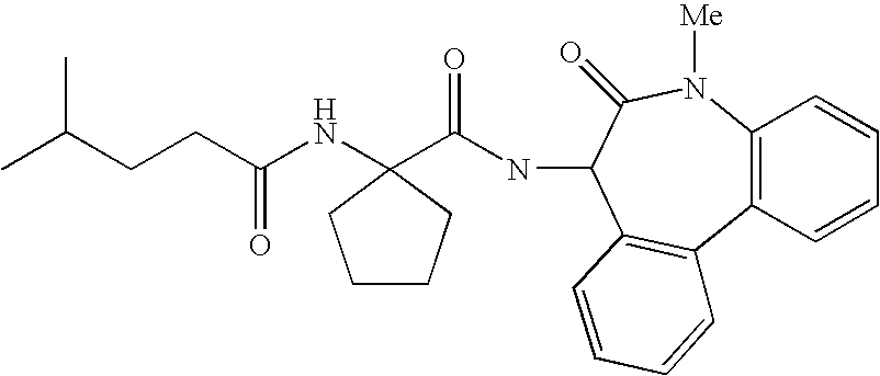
C(NC1C(=O)N([Me])C2=C(C3=C1C=CC=C3)C=CC=C2)(=O)C1(NC(CCC(C)C)=O)CCCC1
